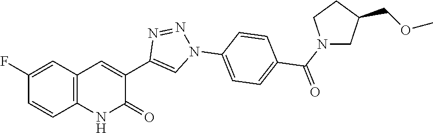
C12=C(C=C(F)C=C1)C=C(C1=CN(C3=CC=C(C(N4CC(COC)CC4)=O)C=C3)N=N1)C(=O)N2
